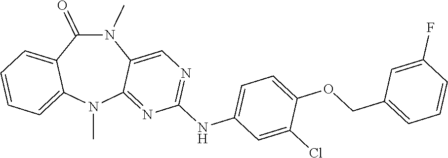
N1(C)C(=O)C2=CC=CC=C2N(C)C2=NC(NC3=CC=C(OCC4=CC=CC(F)=C4)C(Cl)=C3)=NC=C12
